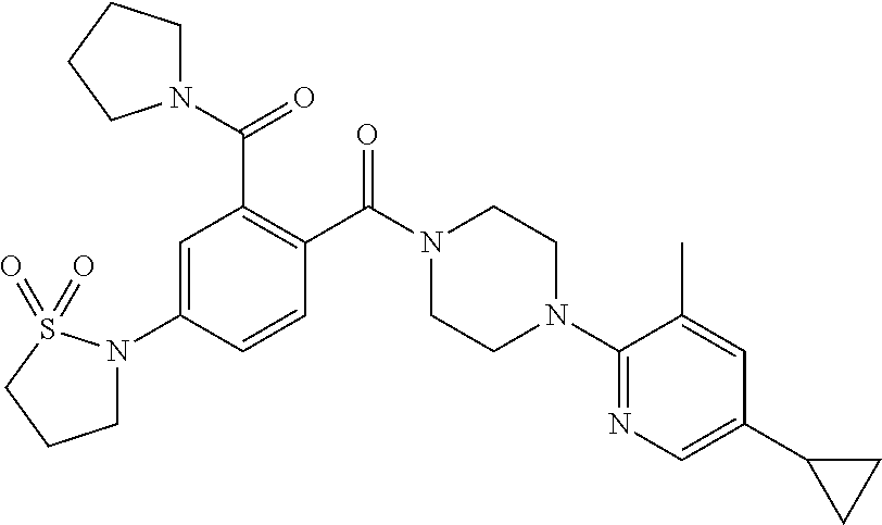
C1=C(N2CCCS2(=O)=O)C=CC(C(N2CCN(C3=NC=C(C4CC4)C=C3C)CC2)=O)=C1C(N1CCCC1)=O
